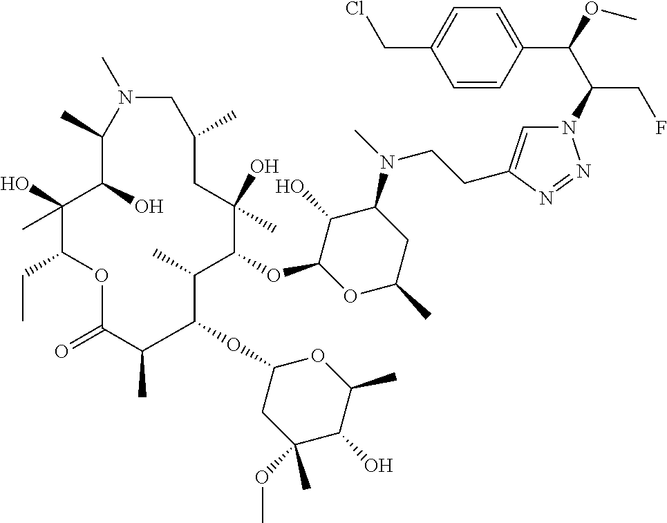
N1=NN(C(C(C2=CC=C(CCl)C=C2)OC)CF)C=C1CCN(C1C(O)C(OC2C(C)C(OC3CC(OC)(C)C(O)C(C)O3)C(C)C(=O)OC(CC)C(O)(C)C(O)C(C)N(C)CC(C)CC2(O)C)OC(C)C1)C
